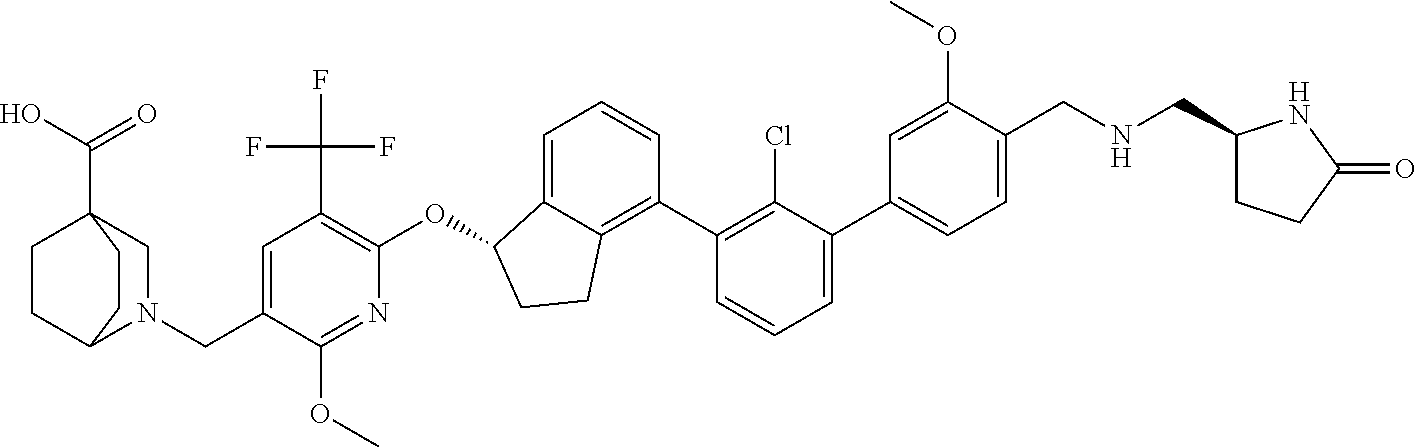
C(C1=CC(C(F)(F)F)=C(OC2C3=CC=CC(C4=C(Cl)C(C5=CC=C(CNCC6CCC(=O)N6)C(OC)=C5)=CC=C4)=C3CC2)N=C1OC)N1C2CCC(C(=O)O)(C1)CC2
